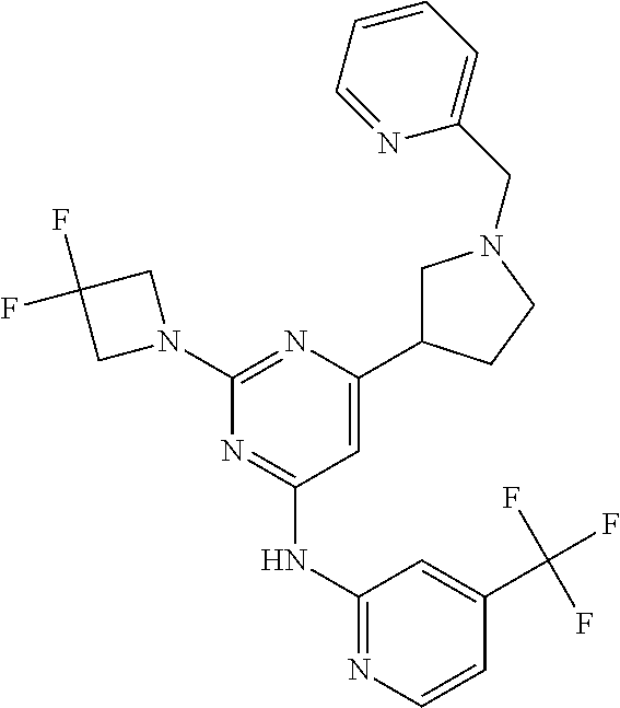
C1=C(C2CN(CC3=CC=CC=N3)CC2)N=C(N2CC(F)(F)C2)N=C1NC1=NC=CC(C(F)(F)F)=C1
